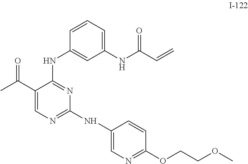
C1(C(C)=O)=CN=C(NC2=CN=C(OCCOC)C=C2)N=C1NC1=CC(NC(=O)C=C)=CC=C1
